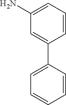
C1(N)=CC=CC(C2=CC=CC=C2)=C1
